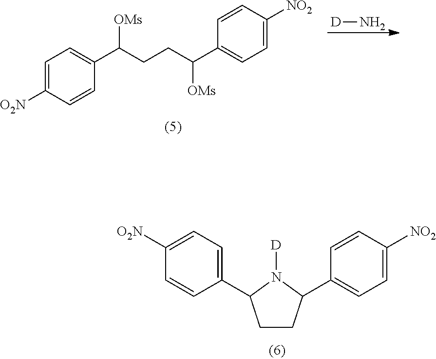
[D]N.C1=C([O2N])C=CC(C(CCC(C2=CC=C([NO2])C=C2)[OMs])[OMs])=C1.C1([O2N])=CC=C(C2CCC(C3=CC=C([NO2])C=C3)N2[D])C=C1
